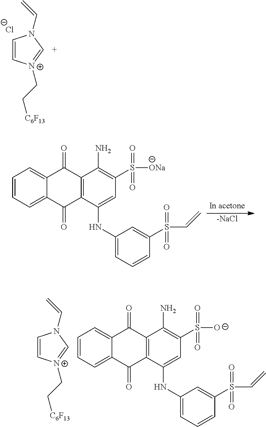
C1=C[N+](CC[C6F13])=CN1C=C.[Cl-].C1=CC=C2C(=C1)C(=O)C1=C(C2=O)C(NC2=CC=CC(S(C=C)(=O)=O)=C2)=CC(S(=O)(=O)[ONa])=C1N.[-NaCl].C1=CC=C2C(=C1)C(=O)C1=C(C2=O)C(NC2=CC=CC(S(C=C)(=O)=O)=C2)=CC(S(=O)(=O)[O-])=C1N.C1=C[N+](CC[C6F13])=CN1C=C
